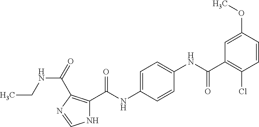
N1C(C(NC2=CC=C(NC(C3=C(Cl)C=CC(OC)=C3)=O)C=C2)=O)=C(C(=O)NCC)N=C1
